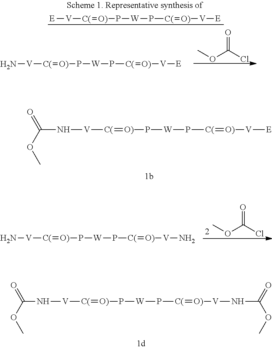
O=C(Cl)OC.N[V][C(]=[O)]P[W]P[C(]=[O)][V]N.N([V][C(]=[O)]P[W]P[C(]=[O)][V]NC(=O)OC)C(=O)OC.[E][V][C(]=[O)]P[W]P[C(]=[O)][V][E].O=C(Cl)OC.N[V][C(]=[O)]P[W]P[C(]=[O)][V][E].N([V][C(]=[O)]P[W]P[C(]=[O)][V][E])C(=O)OC
